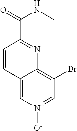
C1=CC2=C[N+]([O-])=CC(Br)=C2N=C1C(NC)=O
